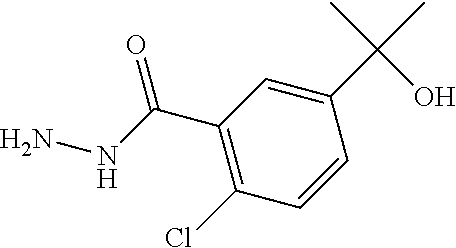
C1(C(NN)=O)=C(Cl)C=CC(C(C)(C)O)=C1
